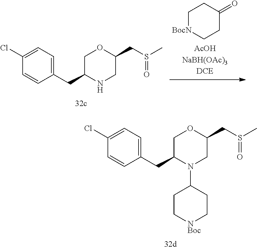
C1(Cl)=CC=C(CC2N(C3CC[NBoc]CC3)CC(CS(C)=O)OC2)C=C1.C1(Cl)=CC=C(CC2NCC(CS(C)=O)OC2)C=C1.C1[BocN]CCC(=O)C1
